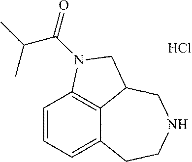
Cl.C1=CC=C2C3=C1N(C(C(C)C)=O)CC3CNCC2
